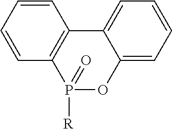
C1=CC2=C(C=C1)P([R])(=O)OC1=CC=CC=C21
